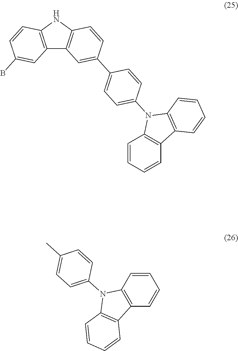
C12=C(NC3=C1C=C(C1=CC=C(N4C5=C(C=CC=C5)C5=C4C=CC=C5)C=C1)C=C3)C=CC(B)=C2.CC1=CC=C(N2C3=C(C=CC=C3)C3=C2C=CC=C3)C=C1
